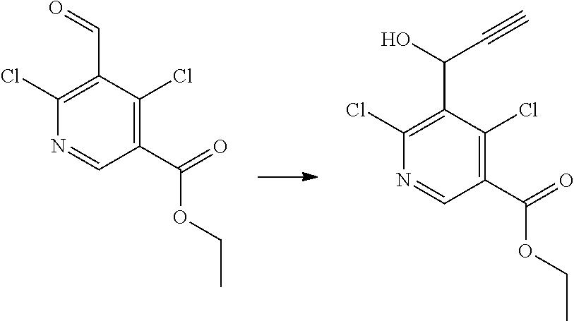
C1(C(=O)OCC)=C(Cl)C(C=O)=C(Cl)N=C1.C1(C(=O)OCC)=C(Cl)C(C(O)C#C)=C(Cl)N=C1
